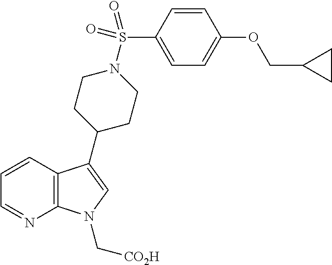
C12=C(C=CC=N1)C(C1CCN(S(C3=CC=C(OCC4CC4)C=C3)(=O)=O)CC1)=CN2C[CO2H]
